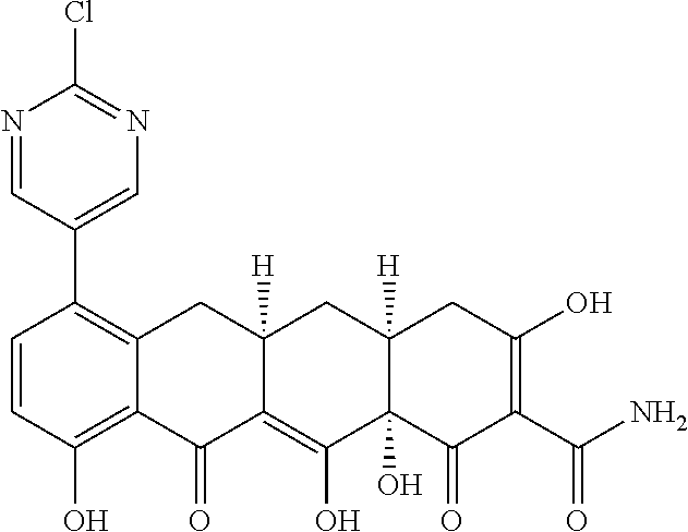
C1=CC(O)=C2C(=C1C1=CN=C(Cl)N=C1)CC1([H])C(=C(O)C3(O)C([H])(C1)CC(O)=C(C(N)=O)C3=O)C2=O
